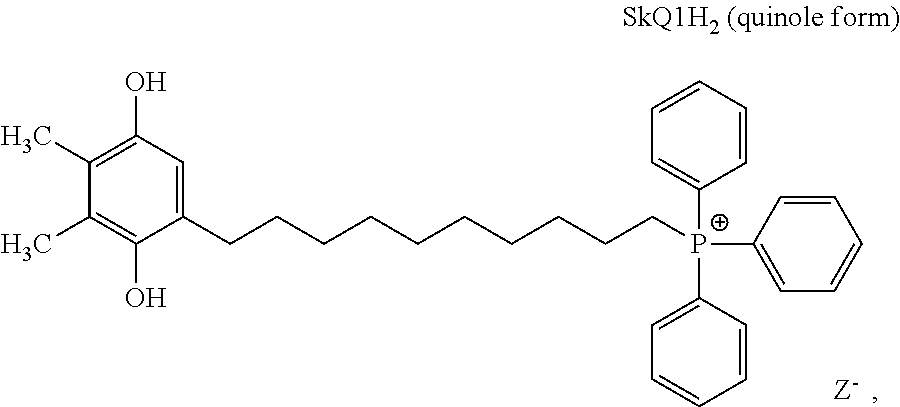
C1(C)=C(O)C=C(CCCCCCCCCC[P+](C2=CC=CC=C2)(C2=CC=CC=C2)C2=CC=CC=C2)C(O)=C1C
